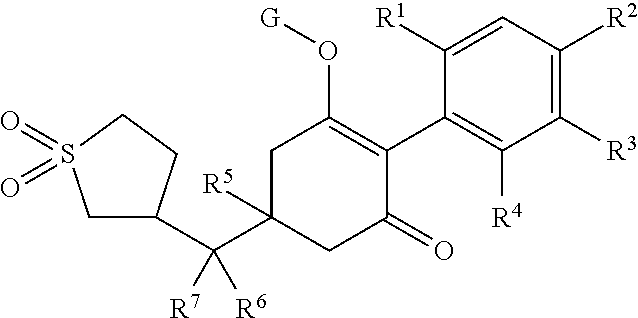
C1=C([R1])C(C2=C(O[G])CC(C([R7])([R6])C3CS(=O)(=O)CC3)([R5])CC2=O)=C([R4])C([R3])=C1[R2]
